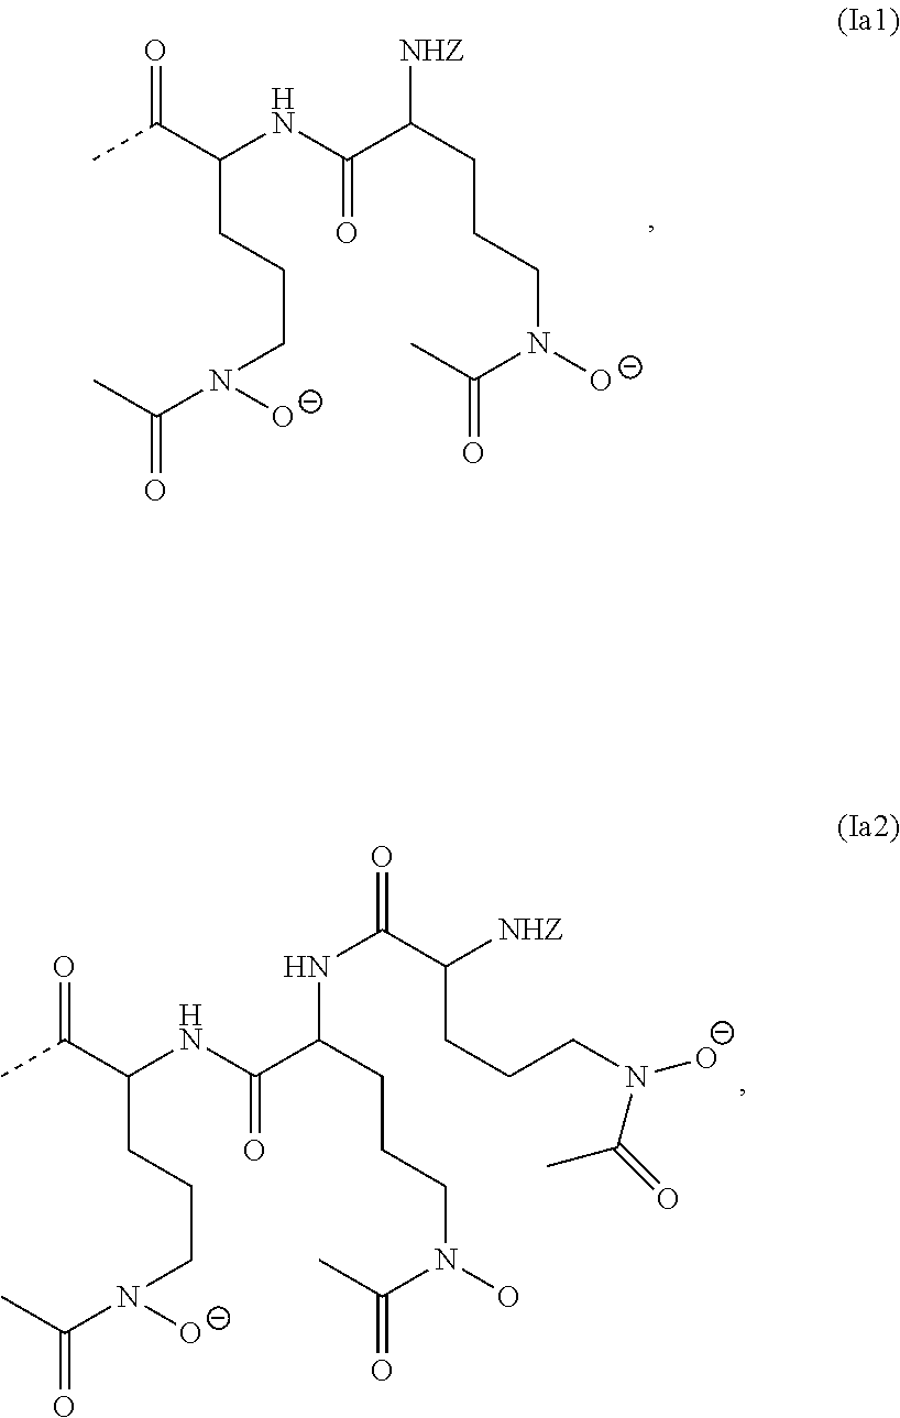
C(N(CCCC(NC(C(CCCN(C(C)=O)[O-])[NHZ])=O)C(=O)C)[O-])(C)=O.C(N(CCCC(NC(C(CCCN(C(C)=O)O)NC(=O)C([NHZ])CCCN([O-])C(=O)C)=O)C(=O)C)[O-])(C)=O
